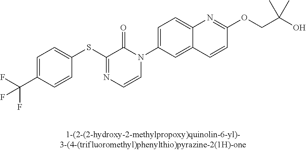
FC(C1=CC=C(SC2=NC=CN(C3=CC=C4C(=C3)C=CC(OCC(O)(C)C)=N4)C2=O)C=C1)(F)F
